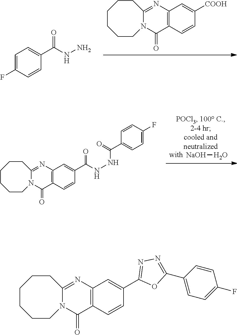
C12=C(C=CC([COOH])=C1)C(=O)N1C(=N2)CCCCCC1.C1(F)=CC=C(C(NN)=O)C=C1.[NaOH]O.C12=C(C=CC(C(=O)NNC(C3=CC=C(F)C=C3)=O)=C1)C(=O)N1C(=N2)CCCCCC1.C12=C(C=CC(C3=NN=C(C4=CC=C(F)C=C4)O3)=C1)C(=O)N1C(=N2)CCCCCC1
